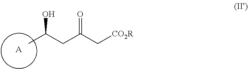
[A].CC(CC(C[CO2R])=O)O
